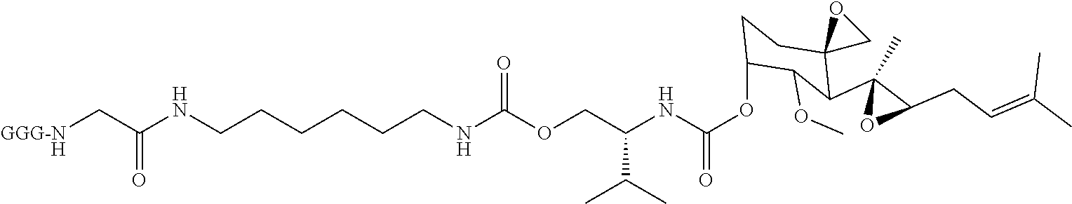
C(CCCCNC(OCC(NC(OC1CCC2(C(C3(C)OC3CC=C(C)C)C1OC)CO2)=O)C(C)C)=O)CNC(C[GGG-NH])=O
